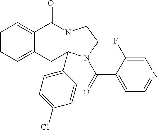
C1=CC=C2C(=C1)C(=O)N1C(C3=CC=C(Cl)C=C3)(C2)N(C(=O)C2=CC=NC=C2F)CC1
